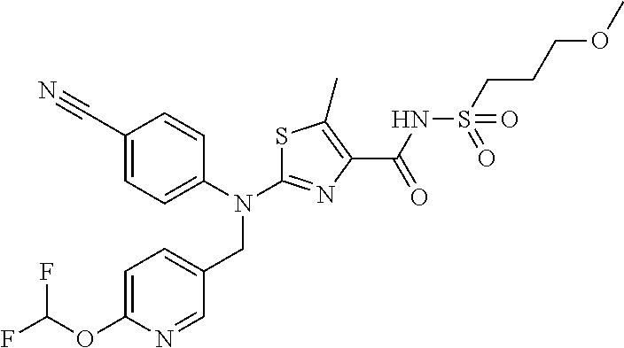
C1(C#N)=CC=C(N(C2=NC(C(NS(CCCOC)(=O)=O)=O)=C(C)S2)CC2=CC=C(OC(F)F)N=C2)C=C1
